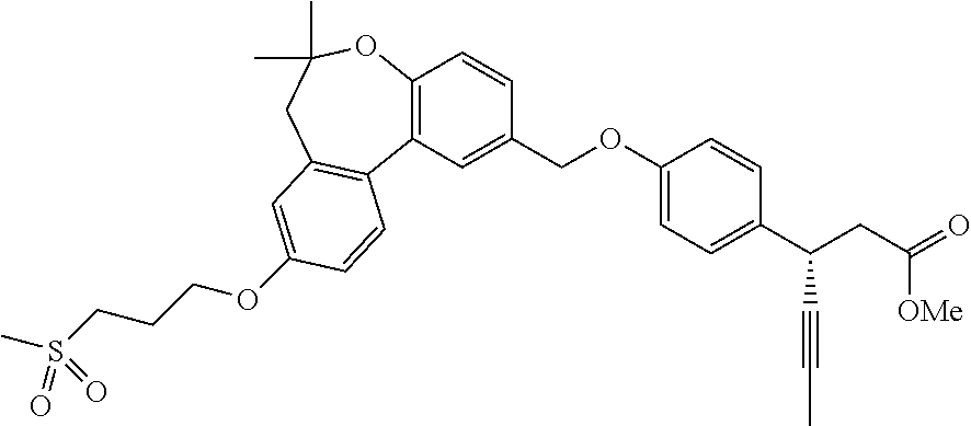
C12=C(C=C(COC3=CC=C(C(CC(=O)[OMe])C#CC)C=C3)C=C1)C1=C(CC(C)(C)O2)C=C(OCCCS(C)(=O)=O)C=C1
